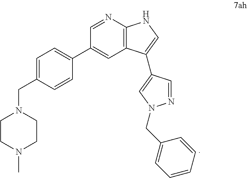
C1CN(C)CCN1CC1=CC=C(C2=CC3=C(N=C2)NC=C3C2=CN(CC3=CC=CC=C3)N=C2)C=C1
